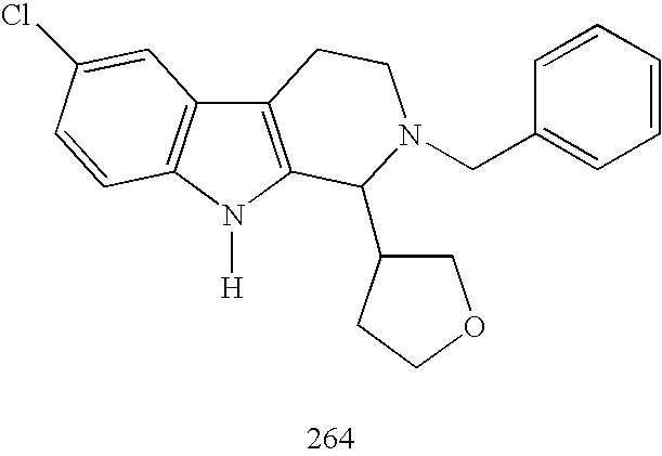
C12=C(N([H])C3=C1C=C(Cl)C=C3)C(C1COCC1)N(CC1=CC=CC=C1)CC2
